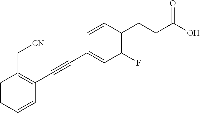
C1=CC(CCC(O)=O)=C(F)C=C1C#CC1=C(C[CN])C=CC=C1
